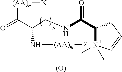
[(AA)n](C(C(CNC(C1N(C)(C)C=CC1)=O)N[(AA)m][Z])=O)[X].[(O)]
